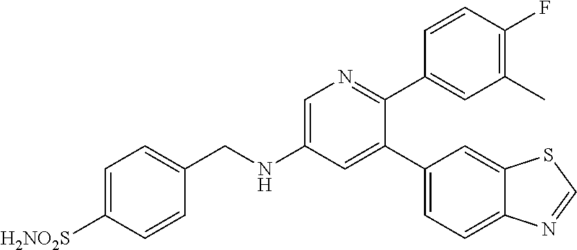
C(NC1=CN=C(C2=CC(C)=C(F)C=C2)C(C2=CC=C3C(=C2)SC=N3)=C1)C1=CC=C([H2NO2S])C=C1
